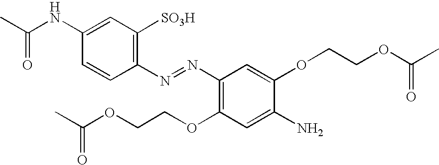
CC(NC1=CC([SO3H])=C(N=NC2=C(OCCOC(C)=O)C=C(N)C(OCCOC(C)=O)=C2)C=C1)=O
